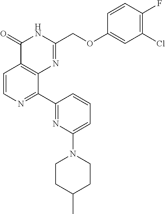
C1=CN=C(C2=NC(N3CCC(C)CC3)=CC=C2)C2=C1C(=O)NC(COC1=CC(Cl)=C(F)C=C1)=N2
